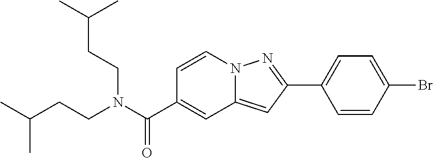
C1=CN2C(=CC(C3=CC=C(Br)C=C3)=N2)C=C1C(N(CCC(C)C)CCC(C)C)=O
